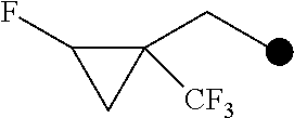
C1(F)C(CC)([CF3])C1
